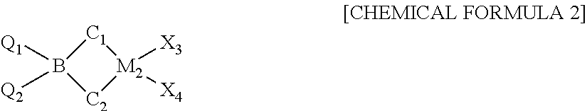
[C1]1B([Q1])([Q2])[C2][M2]1([X3])[X4]
